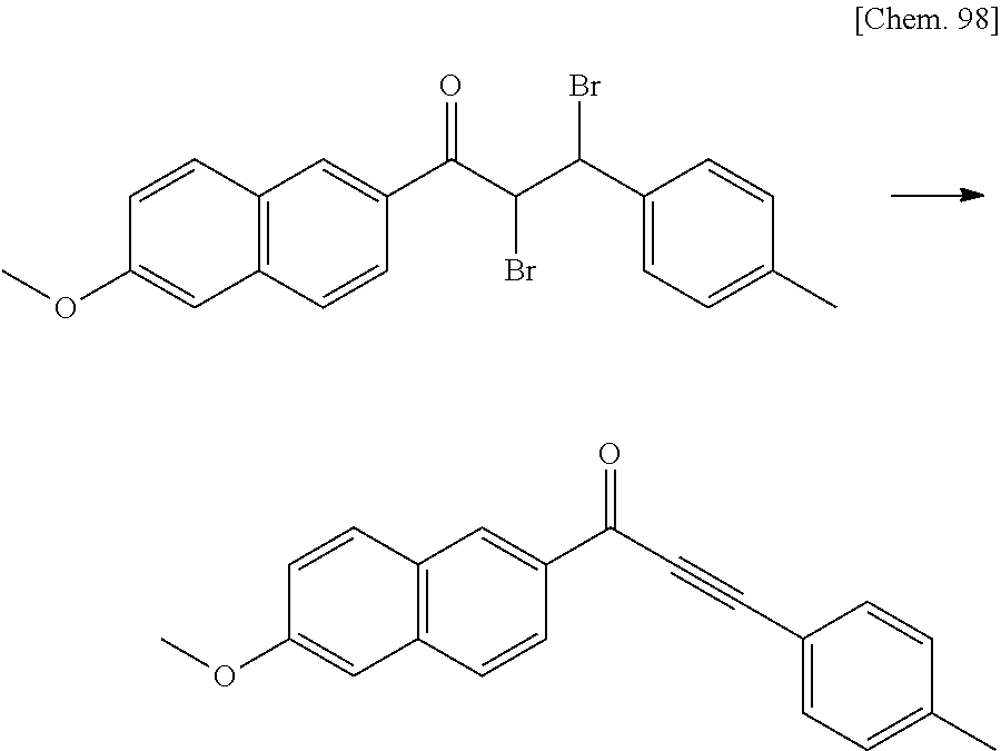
C1(OC)=CC2=C(C=C1)C=C(C(C(C(C1=CC=C(C)C=C1)Br)Br)=O)C=C2.C1(OC)=CC2=C(C=C1)C=C(C(C#CC1=CC=C(C)C=C1)=O)C=C2
